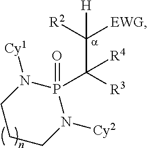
P1(=O)(C([R3])(C([R2])([EWG])[H])[R4])N([Cy1])CCCN1[Cy2]
